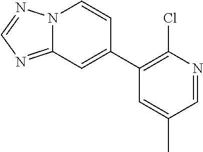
C12=NC=NN1C=CC(C1=C(Cl)N=CC(C)=C1)=C2
